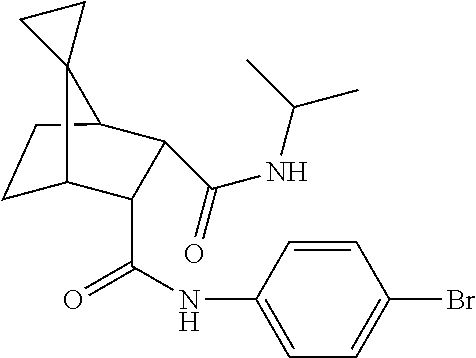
C1C2C(C(NC3=CC=C(Br)C=C3)=O)C(C(=O)NC(C)C)C(C1)C21CC1
